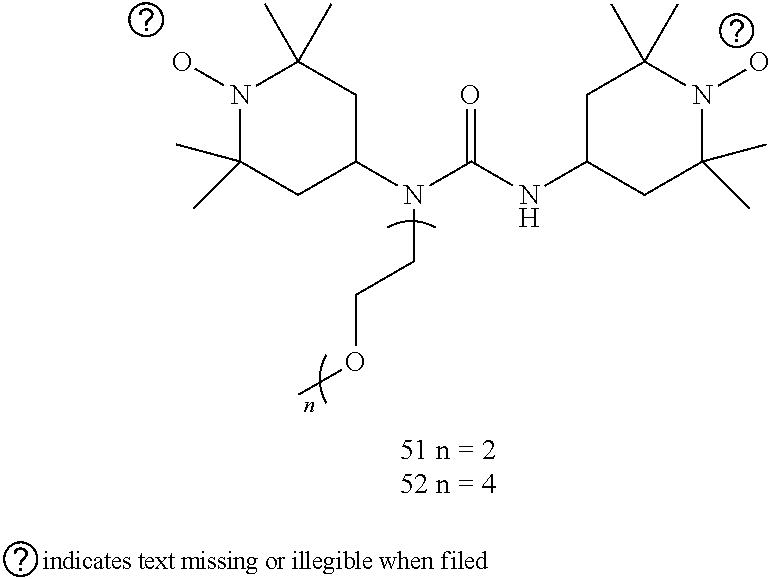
N1(O)C(C)(C)CC(N(C(NC2CC(C)(C)N(O)C(C)(C)C2)=O)CCOC)CC1(C)C
